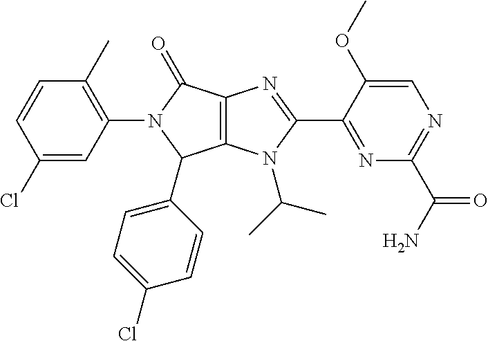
C1(Cl)=CC(N2C(=O)C3=C(C2C2=CC=C(Cl)C=C2)N(C(C)C)C(C2=NC(C(=O)N)=NC=C2OC)=N3)=C(C)C=C1
